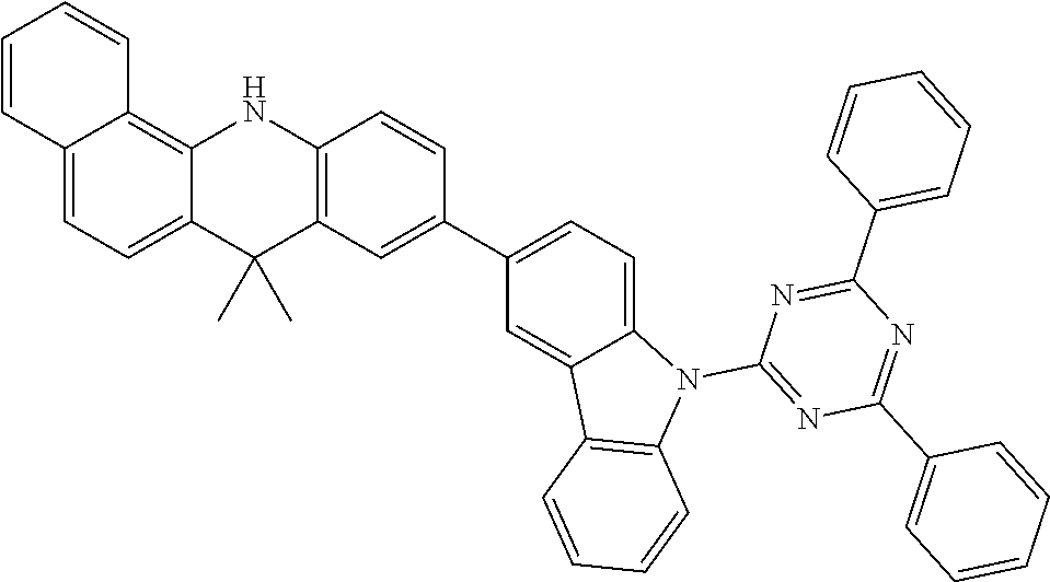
C12=CC=C3C(=C1C=CC=C2)NC1=C(C3(C)C)C=C(C2=CC=C3C(=C2)C2=C(N3C3=NC(C4=CC=CC=C4)=NC(C4=CC=CC=C4)=N3)C=CC=C2)C=C1
